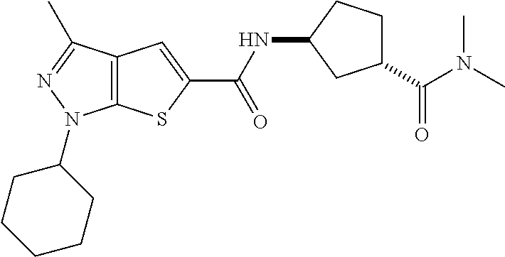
C12=C(C(C)=NN1C1CCCCC1)C=C(C(NC1CCC(C(N(C)C)=O)C1)=O)S2
